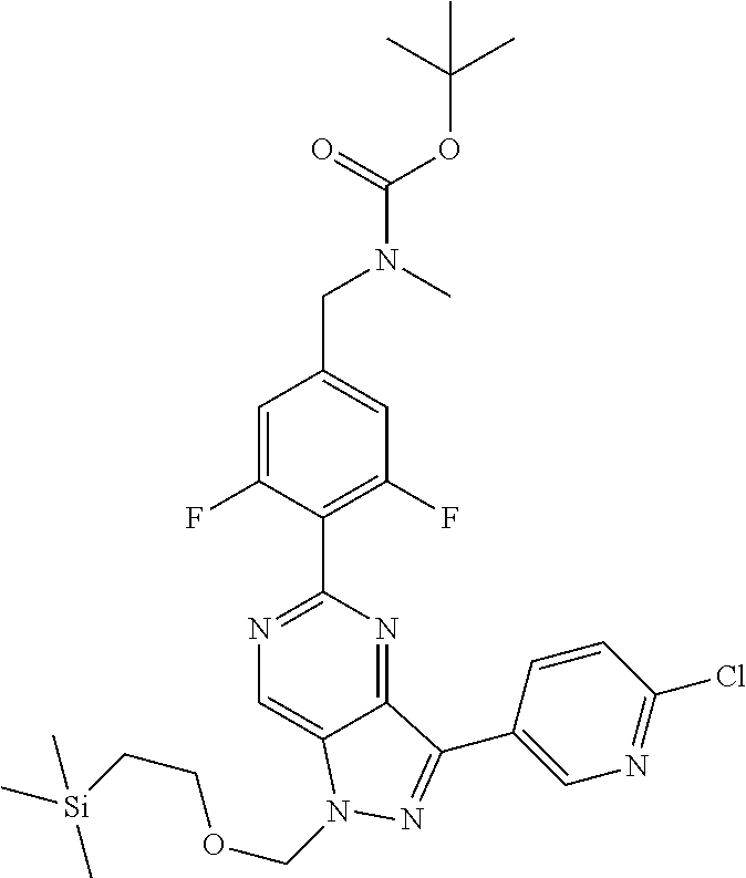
C1=C(F)C(C2=NC=C3C(=N2)C(C2=CN=C(Cl)C=C2)=NN3COCC[Si](C)(C)C)=C(F)C=C1CN(C)C(=O)OC(C)(C)C
